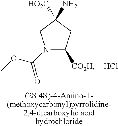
Cl.N1(C(=O)OC)C([CO2H])CC([HO2C])(N)C1
